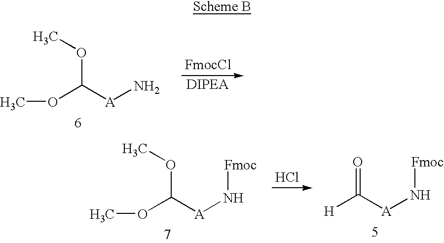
[DIPEA].[FmocCl].C(OC)([A]N)OC.Cl.C([H])([A]N[Fmoc])=O.C(OC)([A]N[Fmoc])OC
